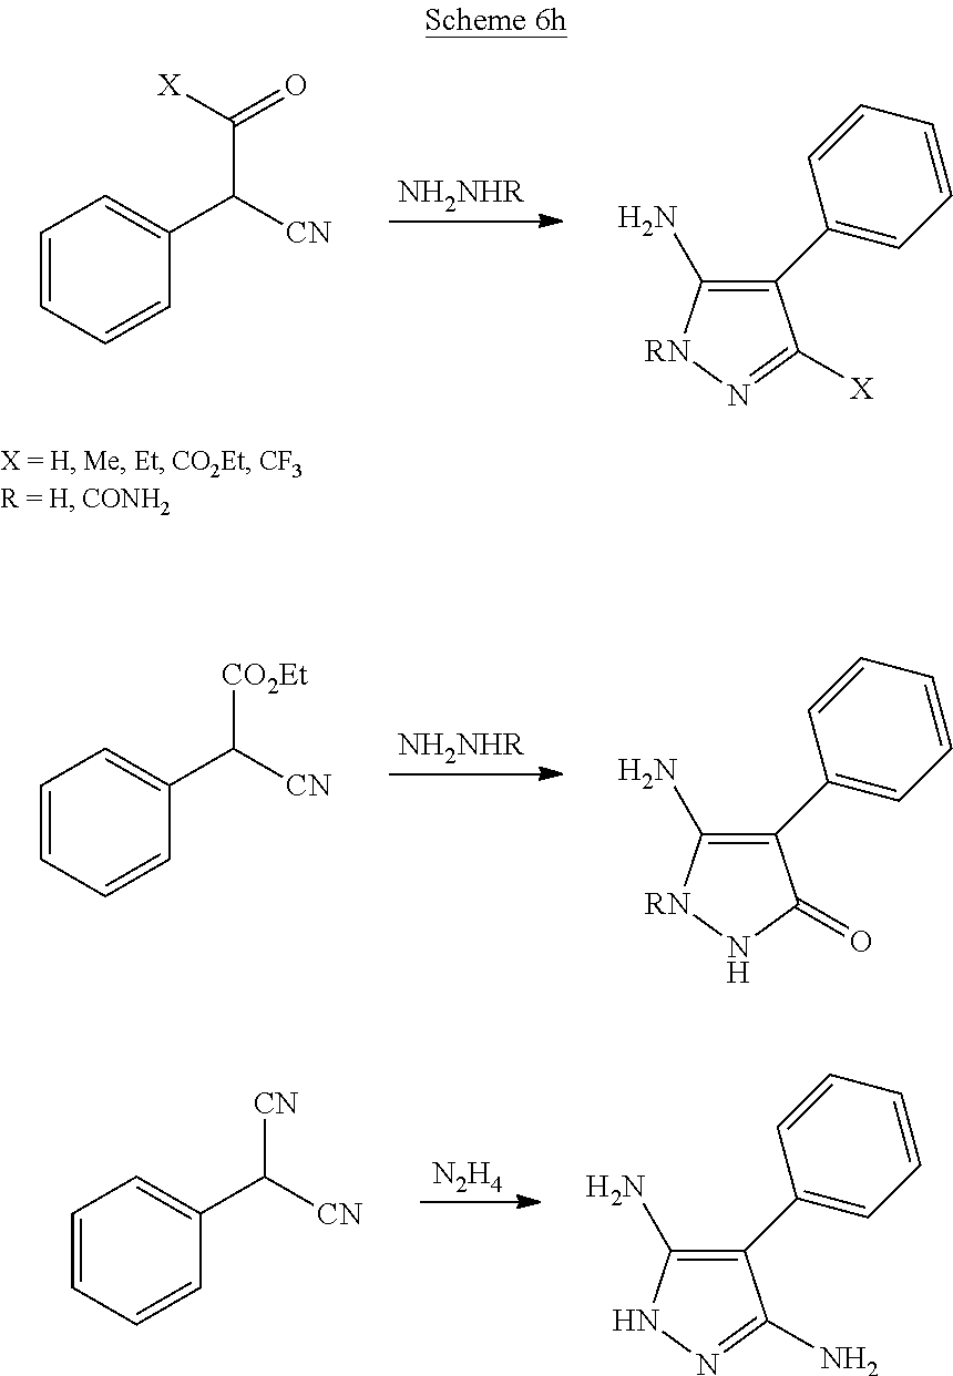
C1=CC=CC(C([CN])C([X])=O)=C1.[NH2NHR].C1=CC=CC(C2=C(N)[RN]N=C2[X])=C1.C1=CC=CC(C([CN])[CO2Et])=C1.[NH2NHR].C1=CC=CC(C2=C(N)[RN]NC2=O)=C1.C1=CC=CC(C([CN])[CN])=C1.[N2H4].C1=CC=CC(C2=C(N)NN=C2N)=C1
